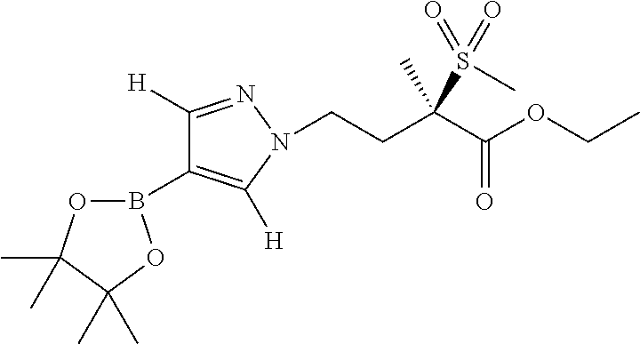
C(CC(C(OCC)=O)(C)S(=O)(=O)C)N1C([H])=C(B2OC(C)(C)C(C)(C)O2)C([H])=N1
